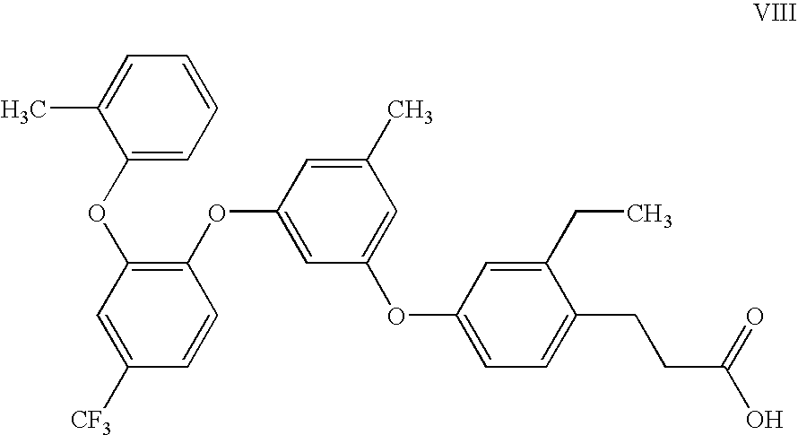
C1(OC2=C(OC3=CC(OC4=CC=C(CCC(O)=O)C(CC)=C4)=CC(C)=C3)C=CC([CF3])=C2)=CC=CC=C1C
